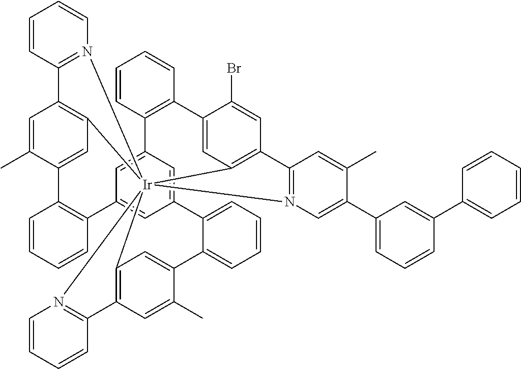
C12=C3C=C(C)C(=C1)C1=CC=CC=C1C1=CC4=CC(=C1)C1=C(C=CC=C1)C1=CC5=C(C=C1C)C1=N([Ir]256(C2=C(C=C(Br)C(=C2)C2=C4C=CC=C2)C2=N6C=C(C4=CC=CC(C5=CC=CC=C5)=C4)C(C)=C2)N2=C3C=CC=C2)C=CC=C1
